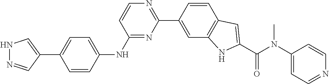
C1=CC(NC2=NC(C3=CC4=C(C=C3)C=C(C(N(C3=CC=NC=C3)C)=O)N4)=NC=C2)=CC=C1C1=CNN=C1
